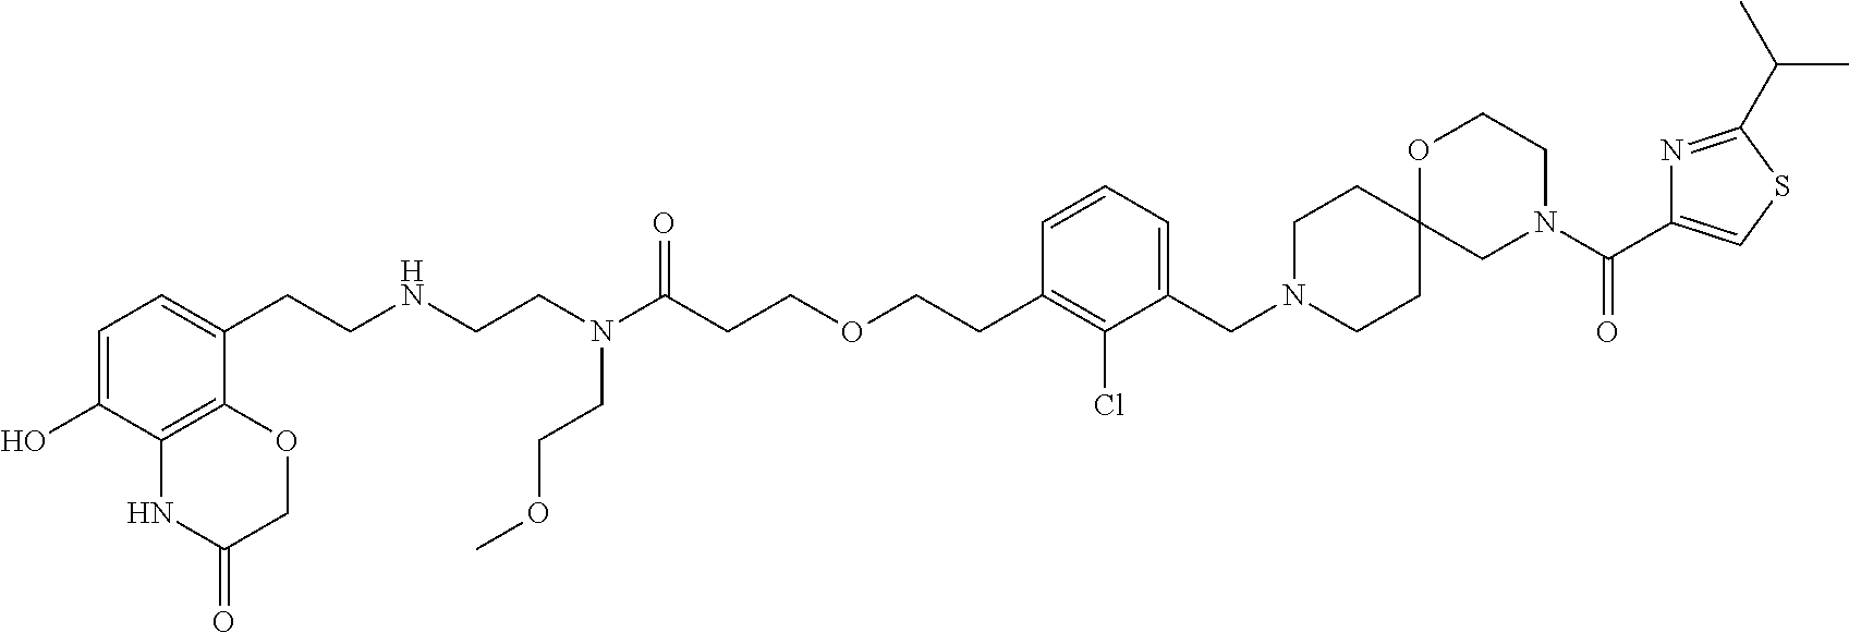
C12=C(C(O)=CC=C1CCNCCN(C(CCOCCC1=C(Cl)C(CN3CCC4(CC3)CN(C(=O)C3=CSC(C(C)C)=N3)CCO4)=CC=C1)=O)CCOC)NC(=O)CO2
